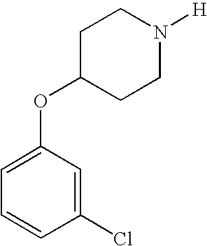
C1=C(OC2CCN([H])CC2)C=C(Cl)C=C1
